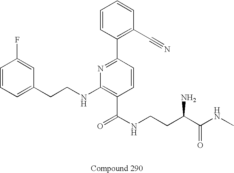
C1=CC(F)=CC(CCNC2=C(C(NCCC(C(NC)=O)N)=O)C=CC(C3=C(C#N)C=CC=C3)=N2)=C1
